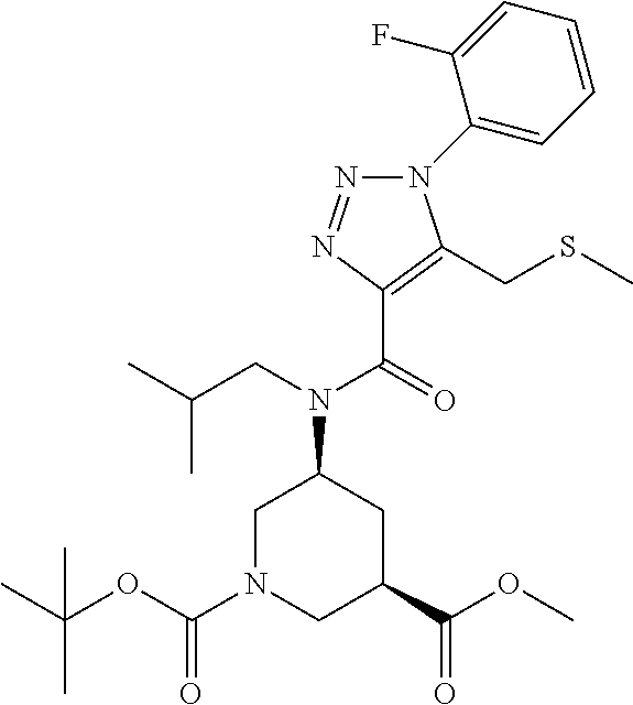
C1N(C(OC(C)(C)C)=O)CC(C(OC)=O)CC1N(CC(C)C)C(=O)C1=C(CSC)N(C2=CC=CC=C2F)N=N1
